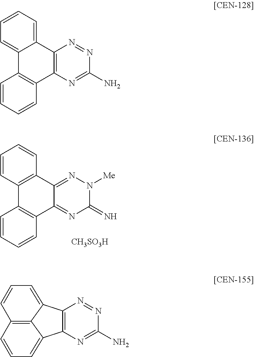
C1=CC=CC2=C1C1=C(C3=NN([Me])C(=N)N=C23)C=CC=C1.[CH3SO3H].C1=CC=CC2=C1C1=CC=CC=C1C1=C2N=C(N)N=N1.C12=C(N=C(N)N=N1)C1=CC=CC3=C1C2=CC=C3
